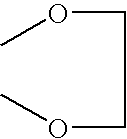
C(OC)COC
